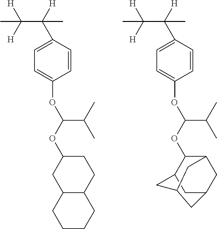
C(C([H])(C1=CC=C(OC(OC2CC3C(CC2)CCCC3)C(C)C)C=C1)C)([H])([H])C.C(C([H])(C1=CC=C(OC(OC2C3CC4CC2CC(C4)C3)C(C)C)C=C1)C)([H])([H])C
